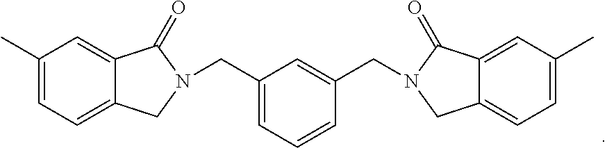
C12=CC=C(C)C=C1C(=O)N(CC1=CC=CC(CN3CC4=CC=C(C)C=C4C3=O)=C1)C2
